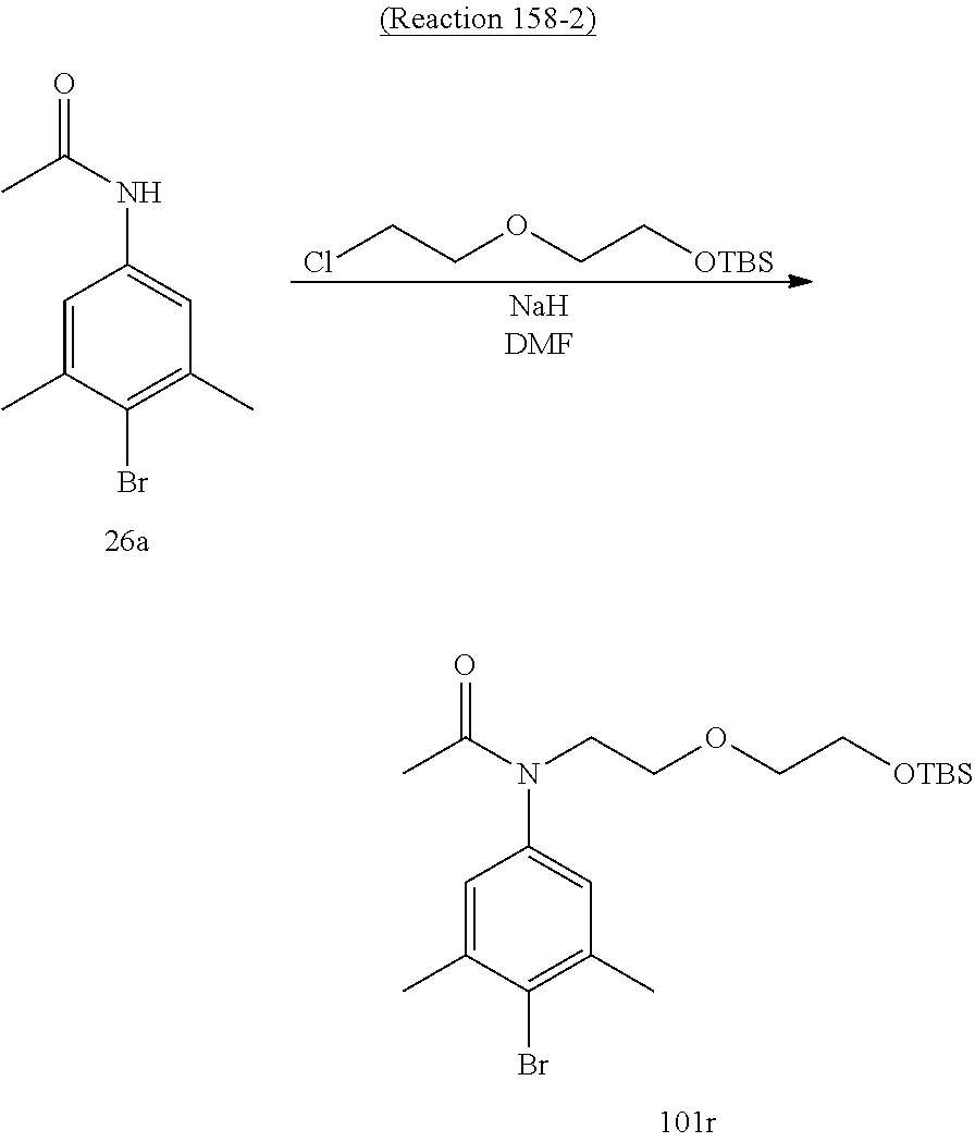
C1=C(C)C(Br)=C(C)C=C1N(C(C)=O)CCOCC[OTBS].C1=C(C)C(Br)=C(C)C=C1NC(C)=O.ClCCOCC[OTBS]
